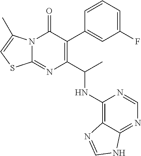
N12C(=NC(C(C)NC3=C4C(=NC=N3)NC=N4)=C(C3=CC(F)=CC=C3)C1=O)SC=C2C
